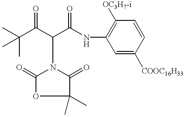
C(C(C(C(NC1=C([OC3H7-i])C=CC([COOC16H33])=C1)=O)N1C(=O)OC(C)(C)C1=O)=O)(C)(C)C
